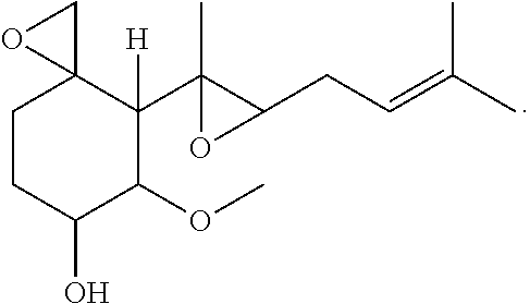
C1CC(O)C(OC)C(C2(C)C(CC=C(C)C)O2)([H])C12CO2
